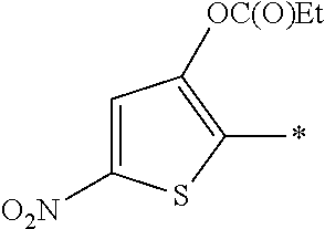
C1=C([O2N])SC(*)=C1[OC(O)Et]
